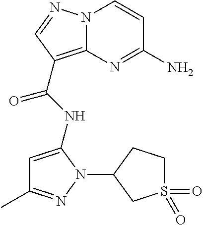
NC1=NC2=C(C(=O)NC3=CC(C)=NN3C3CS(=O)(=O)CC3)C=NN2C=C1
